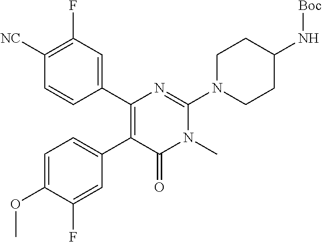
C1(C2=C(C3=CC=C(OC)C(F)=C3)C(=O)N(C)C(N3CCC(N[Boc])CC3)=N2)=CC(F)=C([NC])C=C1
